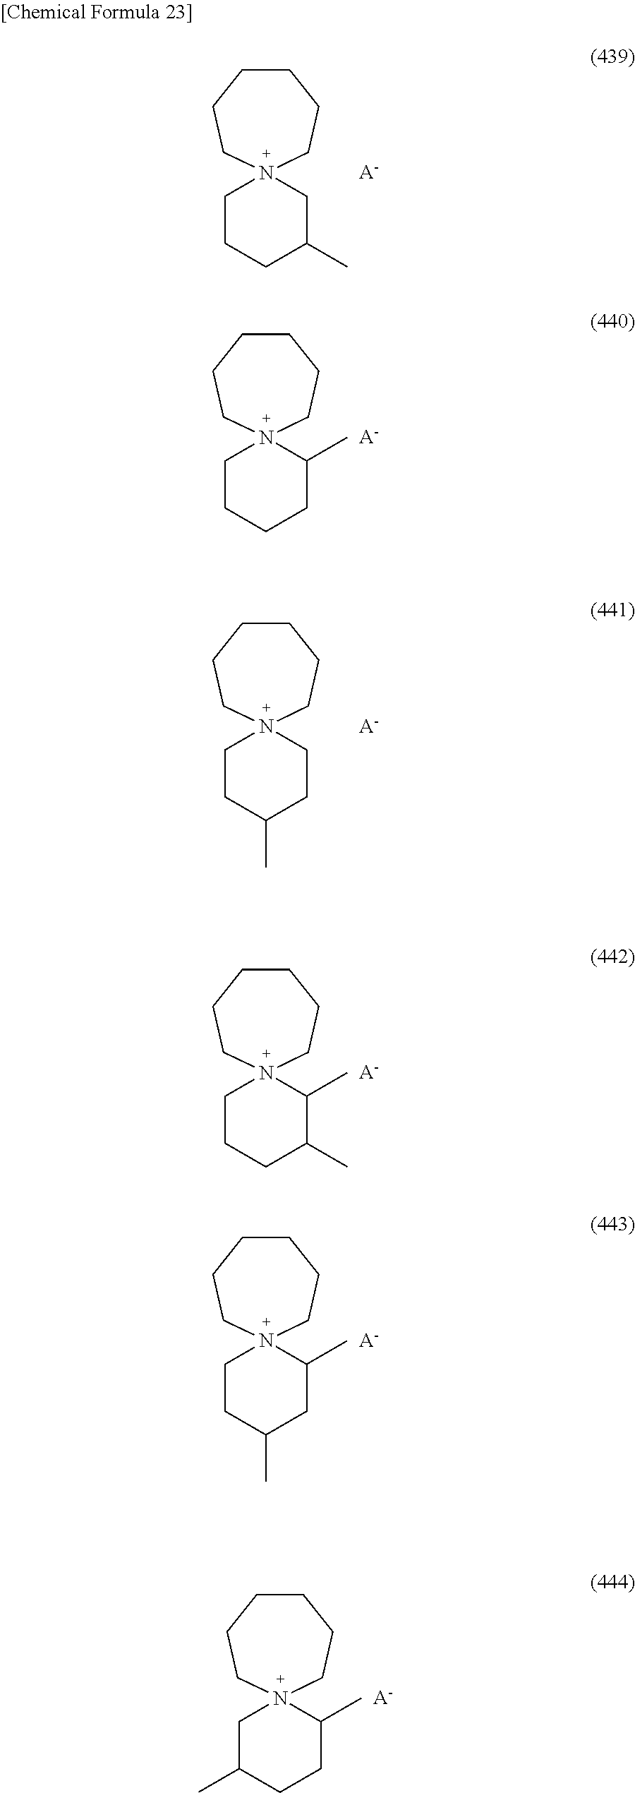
N12(CCCC(C)C1)CCCCCC2.[A-].N12(CCCCC1C)CCCCCC2.[A-].N12(CCC(C)CC1)CCCCCC2.[A-].N12(CCCC(C)C1C)CCCCCC2.[A-].N12(CCC(C)CC1C)CCCCCC2.[A-].N12(CC(C)CCC1C)CCCCCC2.[A-]
